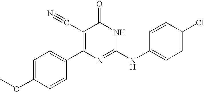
C1=CC(C2=C(C#N)C(=O)NC(NC3=CC=C(Cl)C=C3)=N2)=CC=C1OC
